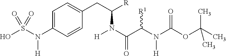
C1=C(N(S(O)(=O)=O)[H])C=CC(CC(N([H])C(C(N(C(OC(C)(C)C)=O)[H])[R1])=O)[R])=C1
